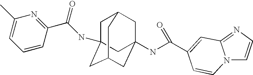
C1C2(NC(C3=NC(C)=CC=C3)=O)CC3CC(NC(=O)C4=CC5=NC=CN5C=C4)(CC1C3)C2
